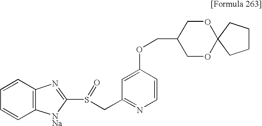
C1=C(OCC2COC3(OC2)CCCC3)C=CN=C1CS(C1=NC2=C(C=CC=C2)[NNa]1)=O
